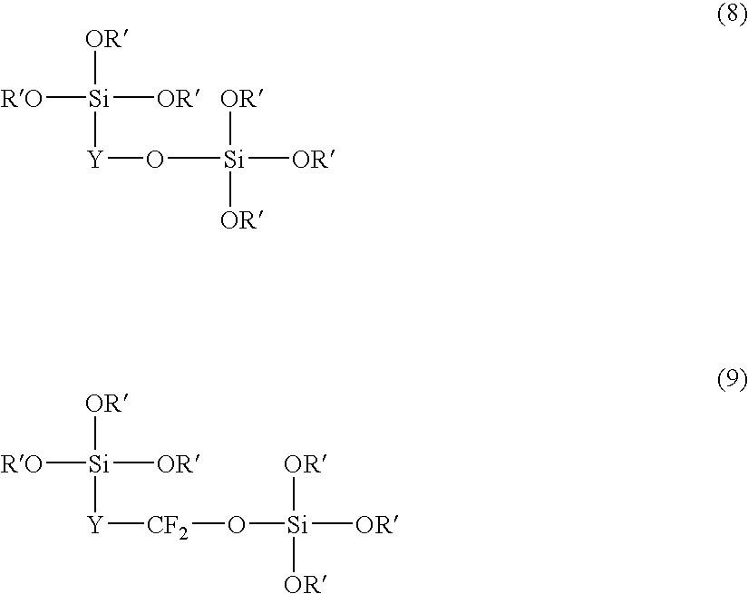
[RO][Si]([OR])([OR])[Y]O[Si]([OR])([OR])[OR].[RO][Si]([OR])([OR])[Y][CF2]O[Si]([OR])([OR])[OR]
